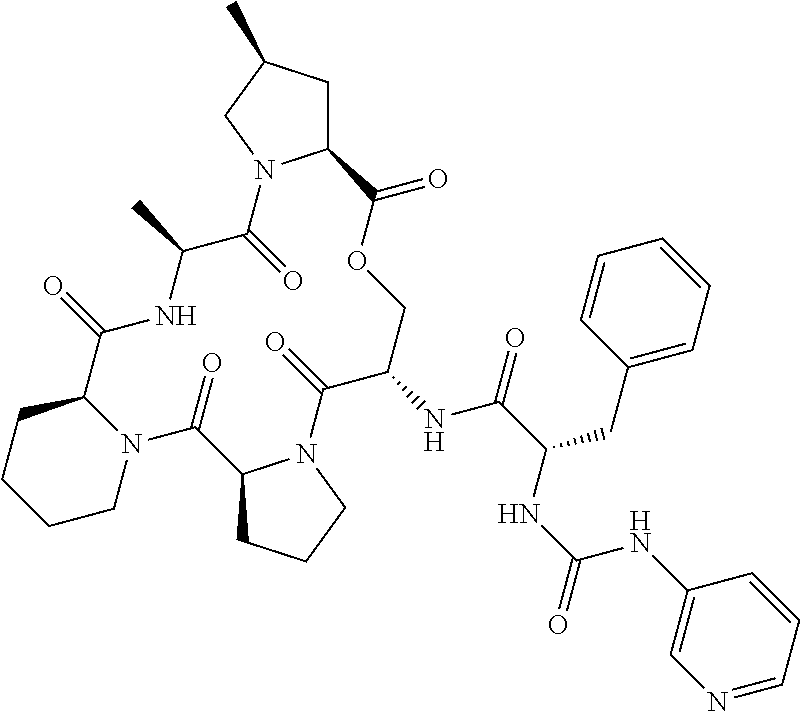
N12C(CCCC1)C(=O)NC(C)C(=O)N1C(CC(C)C1)C(=O)OCC(NC(C(NC(NC1=CN=CC=C1)=O)CC1=CC=CC=C1)=O)C(=O)N1C(C2=O)CCC1
